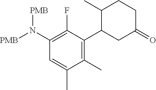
C1(N([PMB])[PMB])=C(F)C(C2CC(=O)CCC2C)=C(C)C(C)=C1
